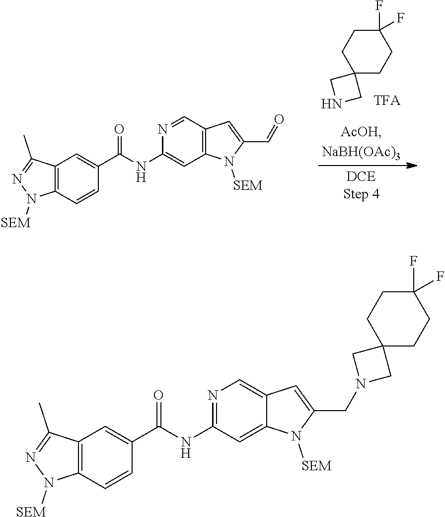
C12(CCC(F)(F)CC1)CNC2.C12=C(C=CC(C(NC3=CC4=C(C=N3)C=C(C=O)N4[SEM])=O)=C1)N([SEM])N=C2C.C12=C(C=CC(C(NC3=NC=C4C(=C3)N([SEM])C(CN3CC5(C3)CCC(F)(F)CC5)=C4)=O)=C1)N([SEM])N=C2C
